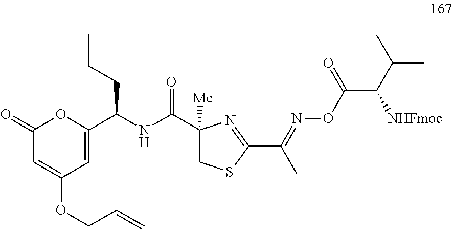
C1(=O)C=C(OCC=C)C=C(C(CCC)NC(=O)C2([Me])CSC(C(C)=NOC(C(C(C)C)[NHFmoc])=O)=N2)O1
